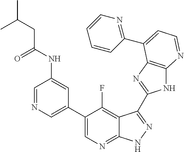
C1=NC=C(C2=CN=C3C(=C2F)C(C2=NC4=C(N2)N=CC=C4C2=NC=CC=C2)=NN3)C=C1NC(CC(C)C)=O
